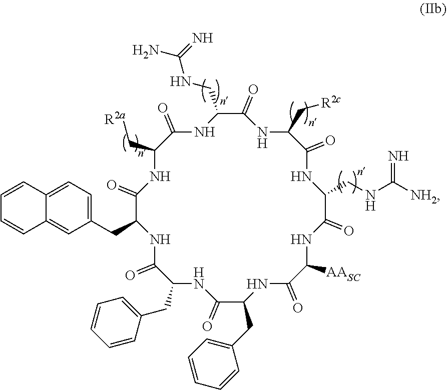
C1(=O)C(CC2=CC=C3C(=C2)C=CC=C3)NC(=O)C(CC2=CC=CC=C2)NC(=O)C(CC2=CC=CC=C2)NC(=O)C([AASC])NC(=O)C(CNC([NH2])=N)NC(=O)C(C[R2c])NC(=O)C(CNC(N)=N)NC(=O)C(C[R2a])N1
